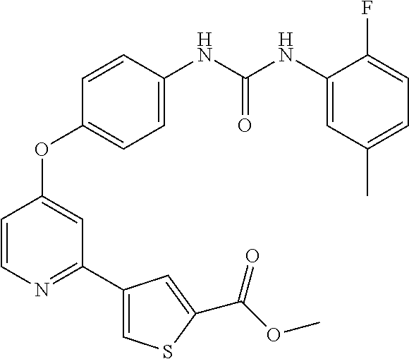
C1=CN=C(C2=CSC(C(OC)=O)=C2)C=C1OC1=CC=C(NC(NC2=CC(C)=CC=C2F)=O)C=C1
